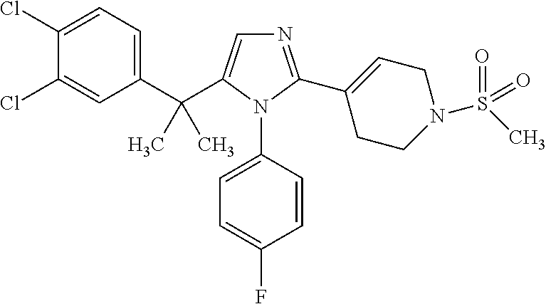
C1(C(C2=CN=C(C3=CCN(S(=O)(=O)C)CC3)N2C2=CC=C(F)C=C2)(C)C)=CC=C(Cl)C(Cl)=C1
